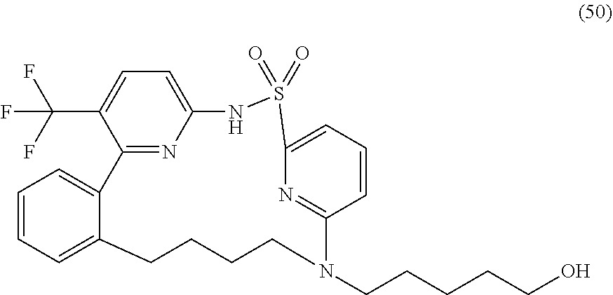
C12=CC=CC=C1CCCCN(CCCCCO)C1=NC(=CC=C1)S(=O)(=O)NC1=CC=C(C(F)(F)F)C2=N1
